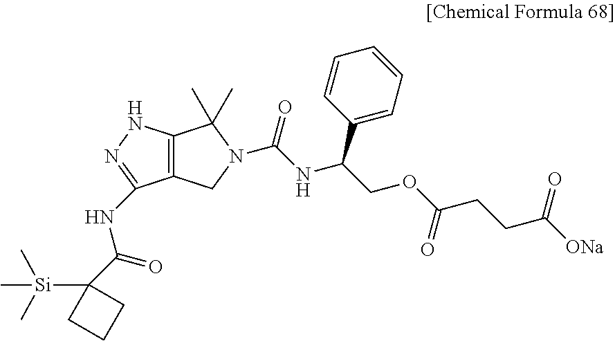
C12=C(NN=C1NC(=O)C1([Si](C)(C)C)CCC1)C(C)(C)N(C(=O)NC(COC(CCC([ONa])=O)=O)C1=CC=CC=C1)C2
